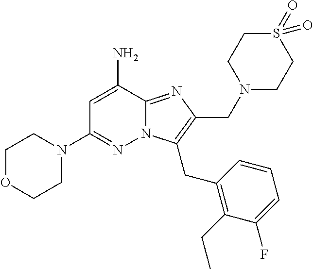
C1OCCN(C2=NN3C(=NC(CN4CCS(=O)(=O)CC4)=C3CC3=C(CC)C(F)=CC=C3)C(N)=C2)C1
